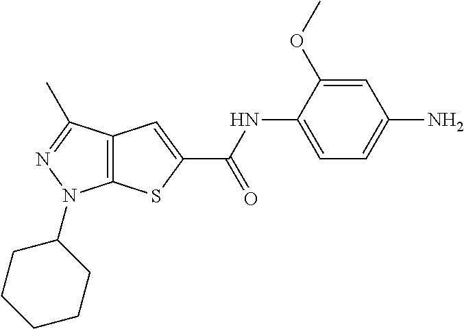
C12=C(C(C)=NN1C1CCCCC1)C=C(C(NC1=CC=C(N)C=C1OC)=O)S2
